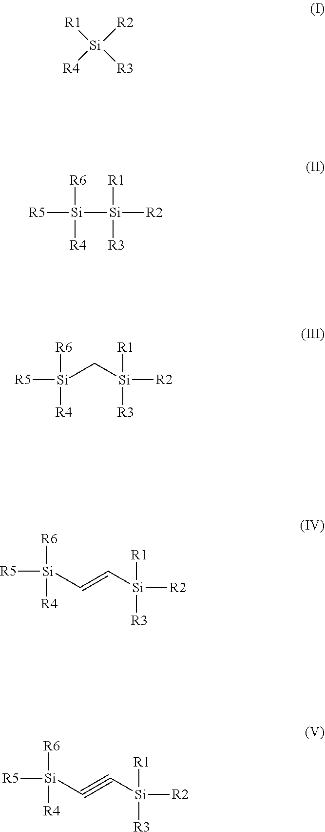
[R4][Si]([R2])([R3])[R1].[R5][Si]([Si]([R2])([R1])[R3])([R6])[R4].[R5][Si]([R6])([R4])C[Si]([R2])([R1])[R3].[R5][Si]([R6])([R4])C=C[Si]([R2])([R1])[R3].[R5][Si]([R6])([R4])C#C[Si]([R2])([R1])[R3]
